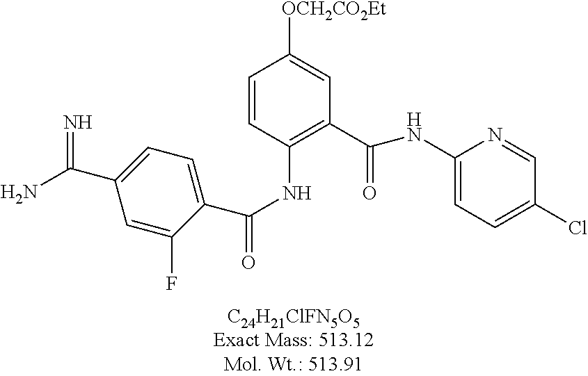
[OCH2CO2Et]C1=CC(C(=O)NC2=CC=C(Cl)C=N2)=C(NC(=O)C2=CC=C(C(N)=N)C=C2F)C=C1
